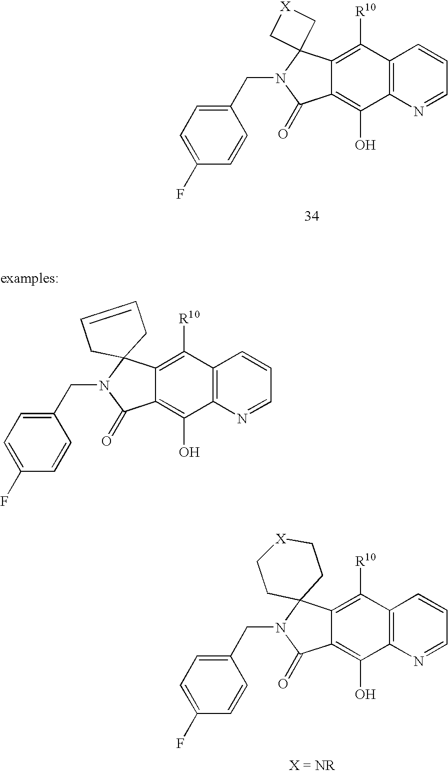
C1(CN2C(=O)C3=C(O)C4=C(C([R10])=C3C23C[X]C3)C=CC=N4)=CC=C(F)C=C1.C1(CN2C(=O)C3=C(O)C4=C(C([R10])=C3C23CC=CC3)C=CC=N4)=CC=C(F)C=C1.C1(CN2C(=O)C3=C(O)C4=C(C([R10])=C3C23CC[X]CC3)C=CC=N4)=CC=C(F)C=C1
